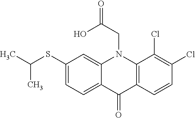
C12=CC=C(SC(C)C)C=C1N(CC(O)=O)C1=C(C2=O)C=CC(Cl)=C1Cl
